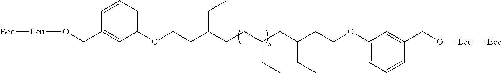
C1=CC=C(OCCC(CCC(CC(CCOC2=CC=CC(CO[Leu][Boc])=C2)CC)CC)CC)C=C1CO[Leu][Boc]
